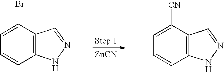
C12=C(C(Br)=CC=C1)C=NN2.[ZnCN].C12=C(C([CN])=CC=C1)C=NN2
